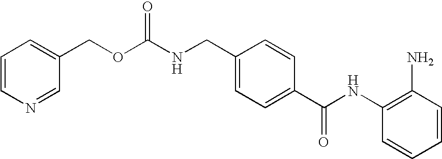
C1=CN=CC(COC(NCC2=CC=C(C(NC3=C(N)C=CC=C3)=O)C=C2)=O)=C1
